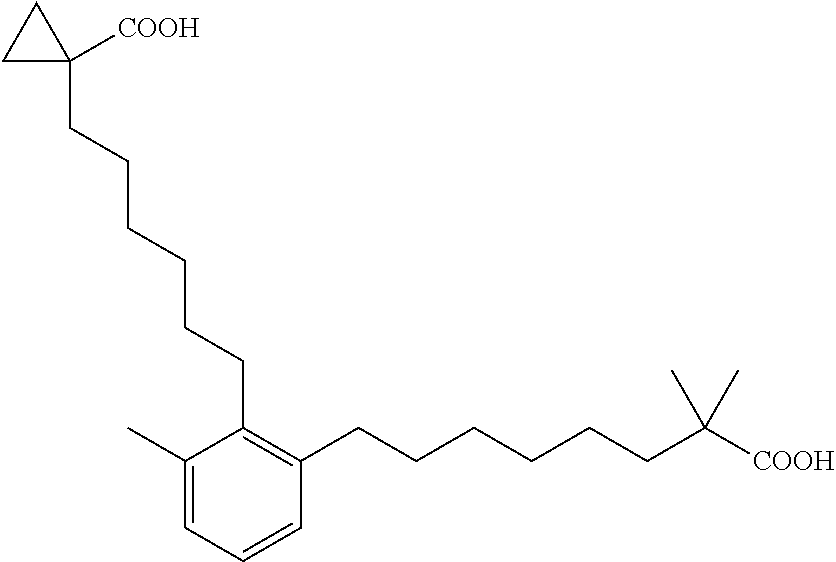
C1(C)=CC=CC(CCCCCCC([COOH])(C)C)=C1CCCCCCC1([COOH])CC1
